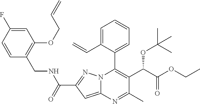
N12C(=CC(C(=O)NCC3=C(OCC=C)C=C(F)C=C3)=N1)N=C(C)C(C(C(OCC)=O)OC(C)(C)C)=C2C1=CC=CC=C1C=C
